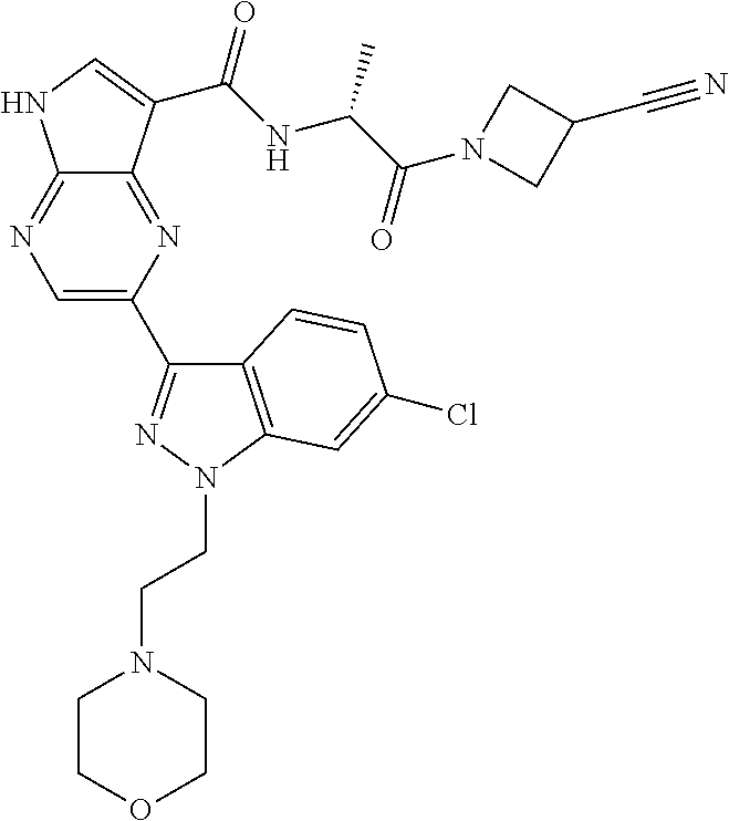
C12=NC=C(C3=NN(CCN4CCOCC4)C4=C3C=CC(Cl)=C4)N=C1C(C(NC(C(N1CC(C#N)C1)=O)C)=O)=CN2
